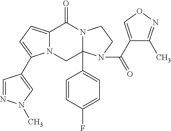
N12C(=CC=C1C1=CN(C)N=C1)C(=O)N1C(C3=CC=C(F)C=C3)(C2)N(C(C2=CON=C2C)=O)CC1
